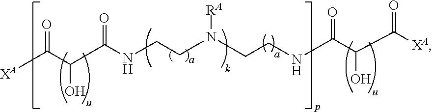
[XA]C(C(C(NCCN(CCNC(C(C([XA])=O)O)=O)[RA])=O)O)=O
